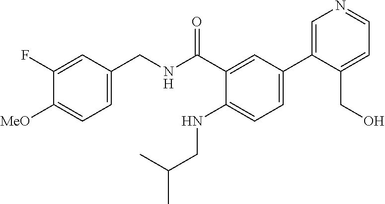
C1=C(CNC(C2=CC(C3=CN=CC=C3CO)=CC=C2NCC(C)C)=O)C=C(F)C([MeO])=C1
